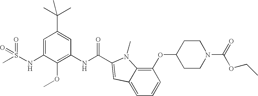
CS(NC1=CC(C(C)(C)C)=CC(NC(=O)C2=CC3=CC=CC(OC4CCN(C(=O)OCC)CC4)=C3N2C)=C1OC)(=O)=O
